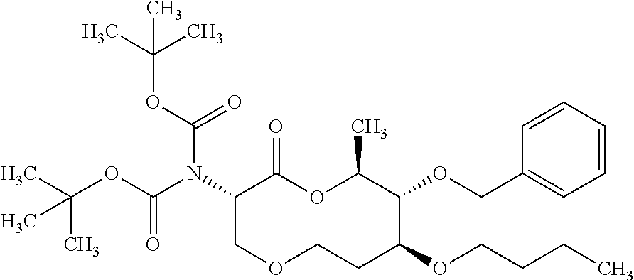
C1(N(C(OC(C)(C)C)=O)C(OC(C)(C)C)=O)COCCC(OCCCC)C(OCC2=CC=CC=C2)C(C)OC1=O
